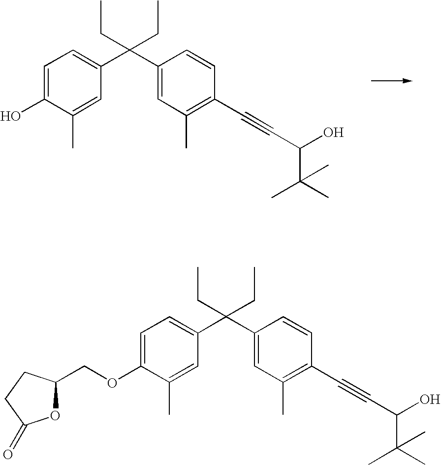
C1=C(O)C(C)=CC(C(C2=CC(C)=C(C#CC(O)C(C)(C)C)C=C2)(CC)CC)=C1.C1=C(OCC2OC(=O)CC2)C(C)=CC(C(C2=CC(C)=C(C#CC(O)C(C)(C)C)C=C2)(CC)CC)=C1
